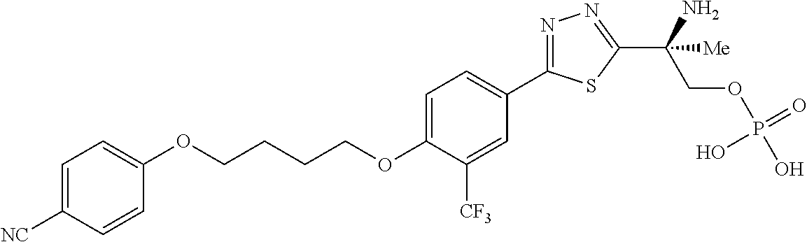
O(CCCCOC1=CC=C(C2=NN=C(C(COP(O)(=O)O)(N)[Me])S2)C=C1[CF3])C1=CC=C([NC])C=C1
